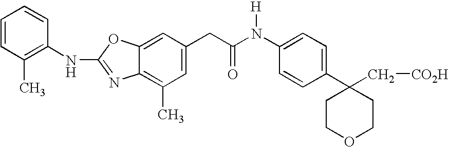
C1=CC(C)=C(NC2=NC3=C(C)C=C(CC(N(C4=CC=C(C5(C[CO2H])CCOCC5)C=C4)[H])=O)C=C3O2)C=C1
